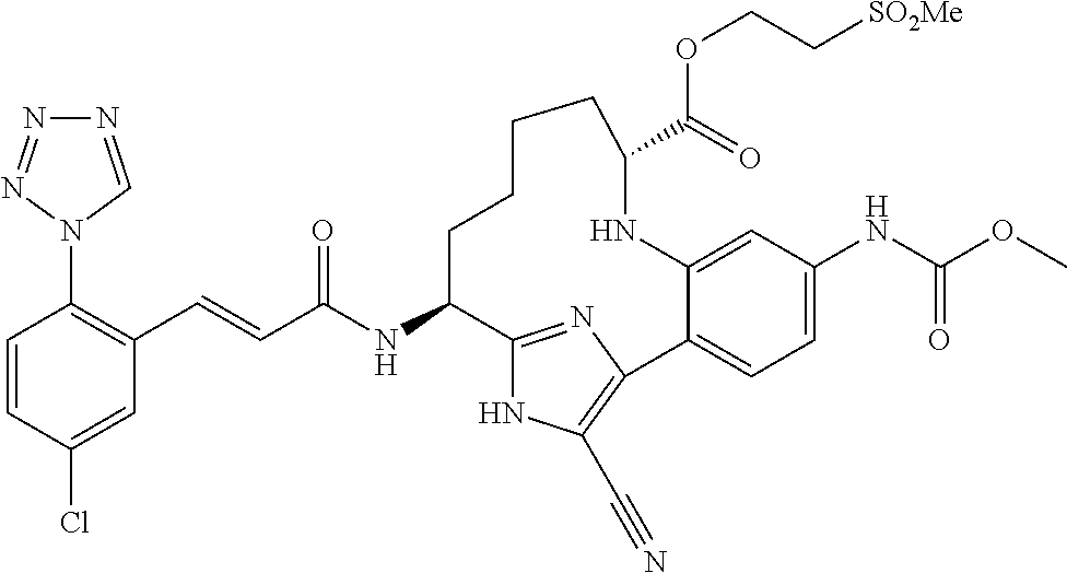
C(C(NC1C2=NC(=C(C#N)N2)C2=CC=C(NC(OC)=O)C=C2NC(C(=O)OCC[SO2Me])CCCC1)=O)=CC1=C(N2C=NN=N2)C=CC(Cl)=C1
